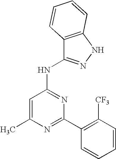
C1=C(C)N=C(C2=C([CF3])C=CC=C2)N=C1NC1=NNC2=C1C=CC=C2
